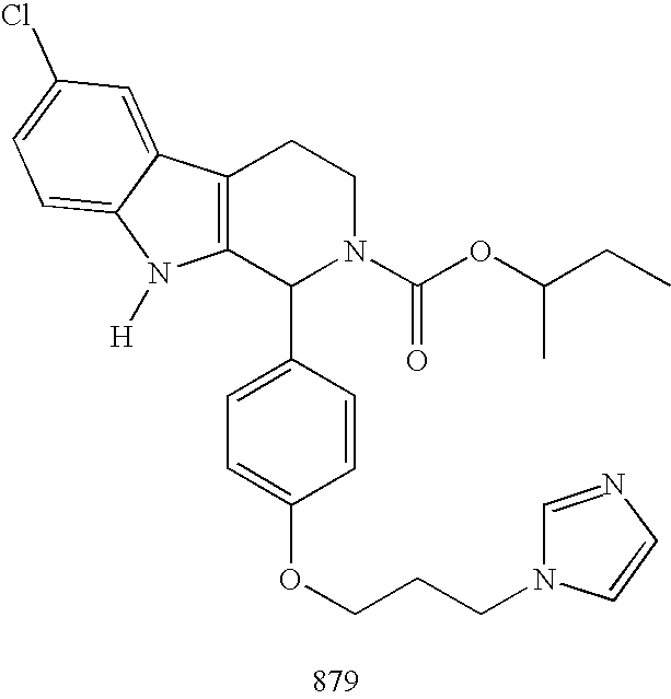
C12=C(C(C3=CC=C(OCCCN4C=NC=C4)C=C3)N(C(OC(CC)C)=O)CC1)N([H])C1=CC=C(Cl)C=C21
